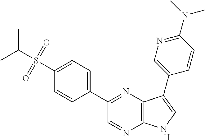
C1(C2=NC3=C(N=C2)NC=C3C2=CN=C(N(C)C)C=C2)=CC=C(S(C(C)C)(=O)=O)C=C1.[H]
